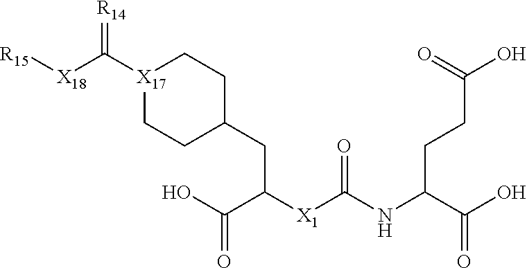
[R14]=C([X17]1CCC(CC([X1]C(NC(C(O)=O)CCC(O)=O)=O)C(O)=O)CC1)[X18][R15]
